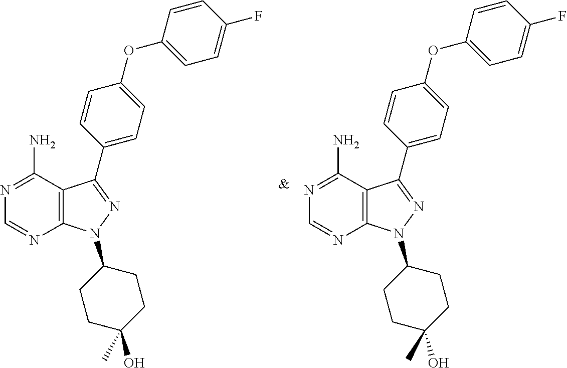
C12=C(N(C3CCC(O)(C)CC3)N=C1C1=CC=C(OC3=CC=C(F)C=C3)C=C1)N=CN=C2N.C12=C(N(C3CCC(O)(C)CC3)N=C1C1=CC=C(OC3=CC=C(F)C=C3)C=C1)N=CN=C2N
